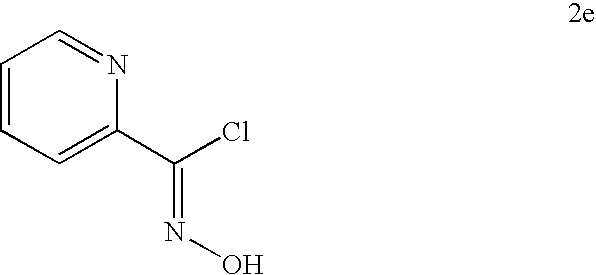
C1=CC=C(C(Cl)=NO)N=C1
